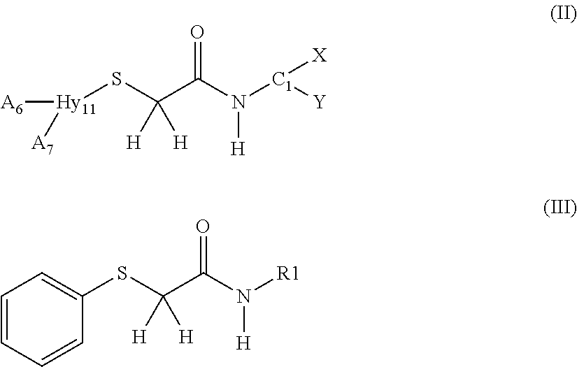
[A6][Hy11](SC(C(N([C1]([Y])[X])[H])=O)([H])[H])[A7].C1=CC=CC(SC(C(N([R1])[H])=O)([H])[H])=C1
